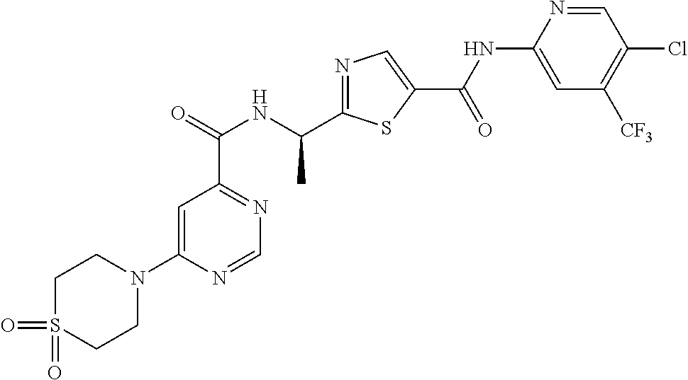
N1=C(C(NC(C2=NC=NC(N3CCS(=O)(=O)CC3)=C2)=O)C)SC(C(=O)NC2=CC([CF3])=C(Cl)C=N2)=C1
